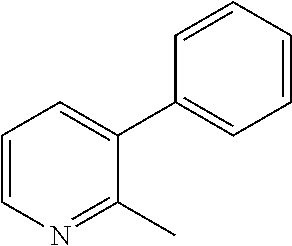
C1=CN=C(C)C(C2=CC=CC=C2)=C1
